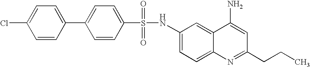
C1(NS(C2=CC=C(C3=CC=C(Cl)C=C3)C=C2)(=O)=O)=CC=C2C(=C1)C(N)=CC(CCC)=N2
